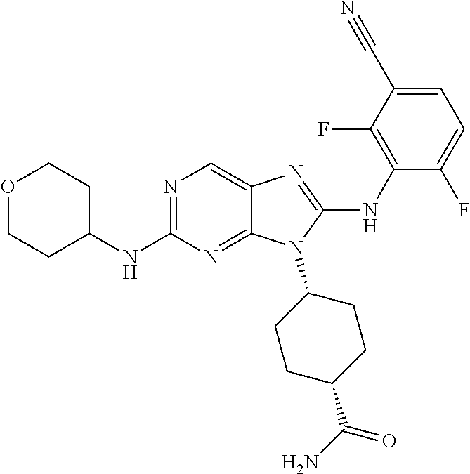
N1=C(NC2CCOCC2)N=C2C(=C1)N=C(NC1=C(F)C(C#N)=CC=C1F)N2C1CCC(C(N)=O)CC1
